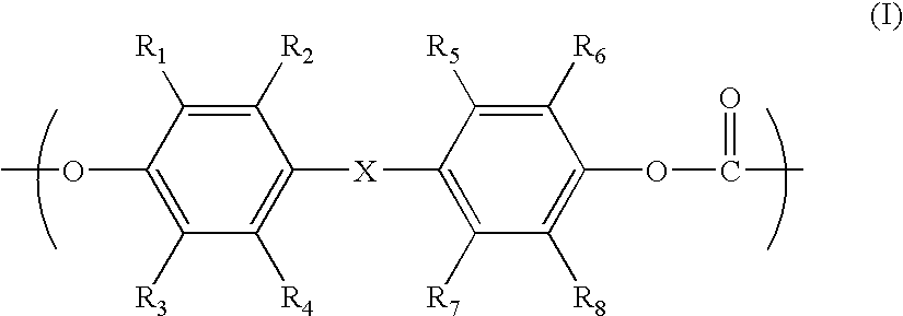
COC1=C([R3])C([R4])=C([X]C2=C([R7])C([R8])=C(OC(=O)C)C([R6])=C2[R5])C([R2])=C1[R1]
